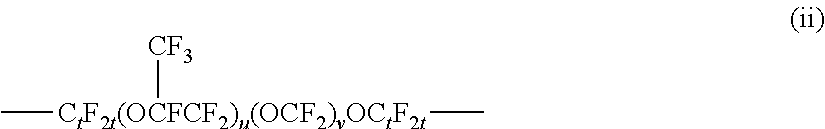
C[CtF2t(OCFCF2)u(OCF2)vOCtF2t](C)[CF3]
